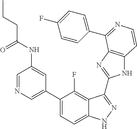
C1=C(C2=CC=C3C(=C2F)C(C2=NC4=C(N2)C=CN=C4C2=CC=C(F)C=C2)=NN3)C=C(NC(CCC)=O)C=N1
